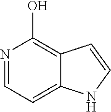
N1=CC=C2C(=C1O)C=CN2
